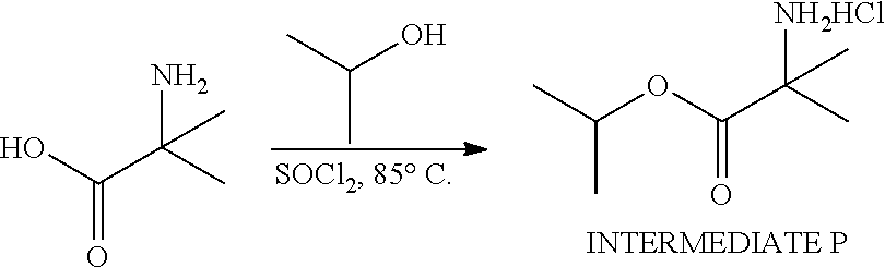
C(O)(C)C.[NH2HCl]C(C)(C(OC(C)C)=O)C.NC(C)(C(O)=O)C
